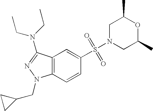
C1(S(=O)(=O)N2CC(C)OC(C)C2)=CC2=C(C=C1)N(CC1CC1)N=C2N(CC)CC
